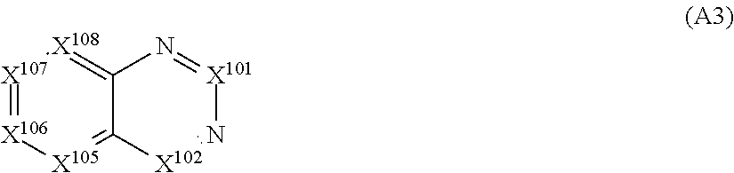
[X107]1=[X106][X105]=C2C(=[X108]1)N=[X101]N=[X102]2
